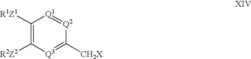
C1([R1Z1])=C([R2Z2])[Q3]=C([CH2X])[Q2]=[Q1]1
